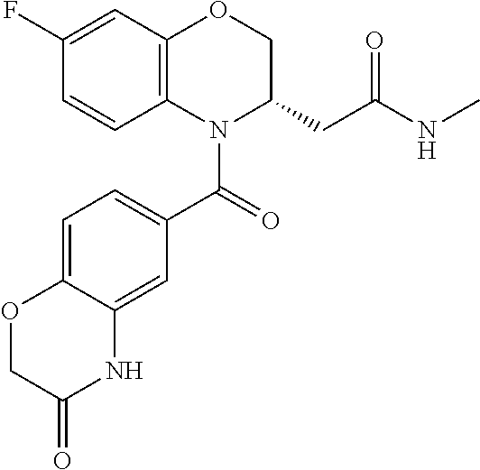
O1CC(=O)NC2=CC(C(=O)N3C(CC(NC)=O)COC4=C3C=CC(F)=C4)=CC=C12
